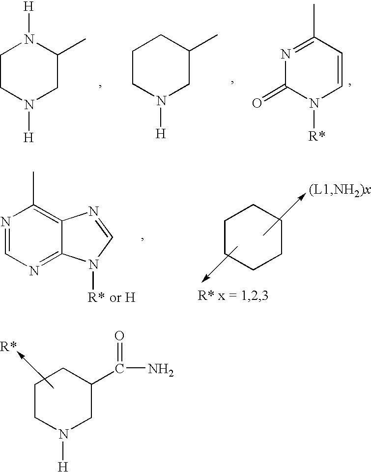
N1([H])CC(C)N([H])CC1.N1([H])CC(C)CCC1.N1([R*])C=CC(C)=NC1=O.N1=C2C(=C(C)N=C1)N=CN2[R*].C1CCCCC1.N1([H])CC(C(N)=O)CCC1
